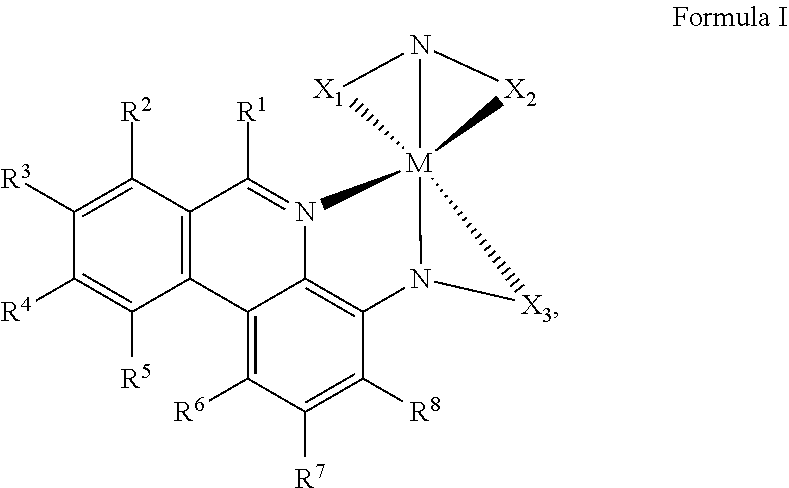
C1([R2])=C([R3])C([R4])=C([R5])C2=C1C([R1])=N1C3=C(C([R8])=C([R7])C([R6])=C23)N2[M]134(N([X2]3)[X1]4)[X3]2
